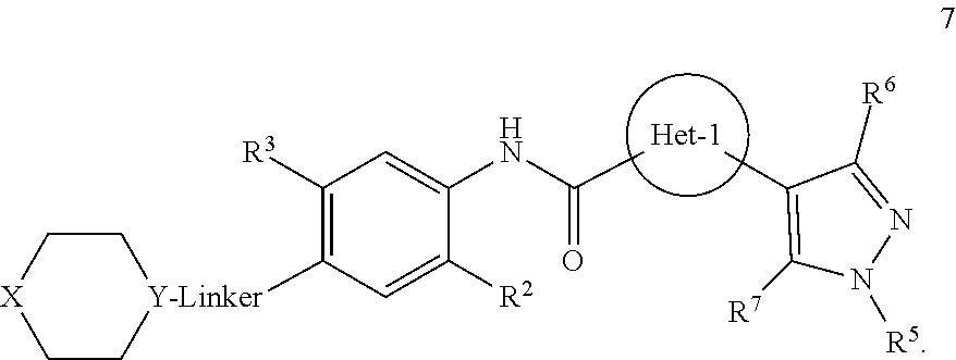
C1([R3])=C([Y-Linker]2CC[X]CC2)C=C([R2])C(NC(=O)C)=C1.[Het-1].C1([R7])=C(C)C([R6])=NN1[R5]
